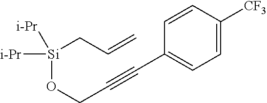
[Si](OCC#CC1=CC=C([CF3])C=C1)(CC=C)([i-Pr])[i-Pr]
